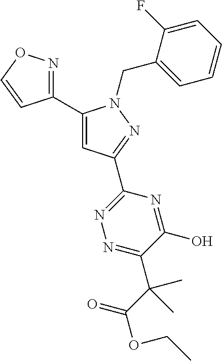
C1(C2=CC(C3=NN=C(C(C)(C(=O)OCC)C)C(O)=N3)=NN2CC2=CC=CC=C2F)=NOC=C1
